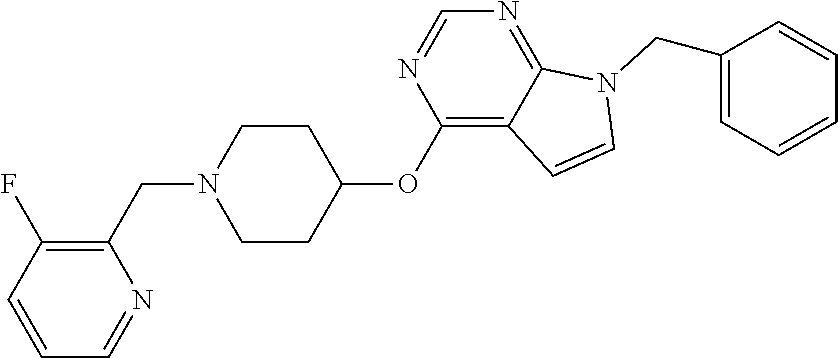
C1CC(OC2=C3C(=NC=N2)N(CC2=CC=CC=C2)C=C3)CCN1CC1=C(F)C=CC=N1
